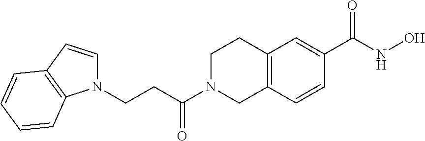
C(C(N1CC2=C(CC1)C=C(C(NO)=O)C=C2)=O)CN1C=CC2=C1C=CC=C2
